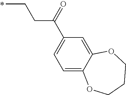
C(C)CC(C1=CC=C2C(=C1)OCCCO2)=O
